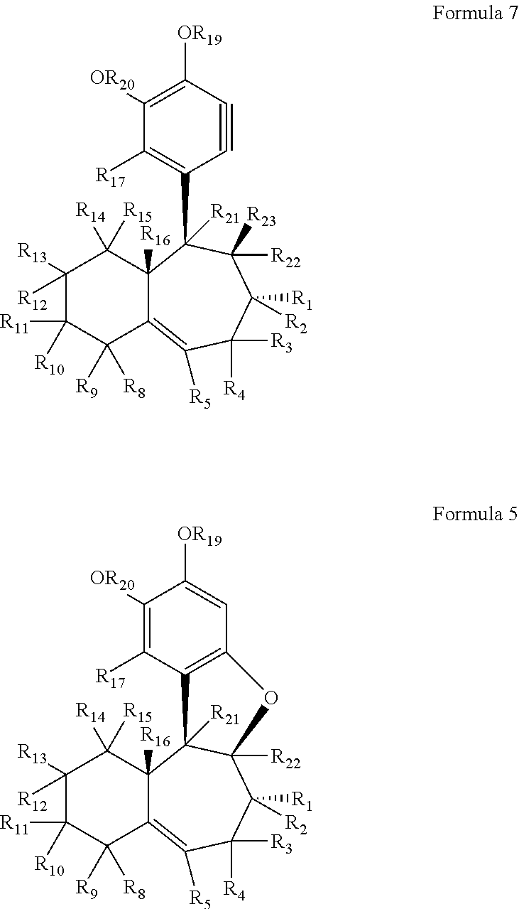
C1([R13])([R12])C([R11])([R10])C([R9])([R8])C2=C([R5])C([R4])([R3])C([R2])([R1])C([R22])([R23])C(C3=C([R17])C([OR20])=C([OR19])C#C3)([R21])C2([R16])C1([R14])[R15].C1([R13])([R12])C([R11])([R10])C([R9])([R8])C2=C([R5])C([R4])([R3])C([R2])([R1])C3([R22])C([R21])(C2([R16])C1([R14])[R15])C1=C(C=C([OR19])C([OR20])=C1[R17])O3
